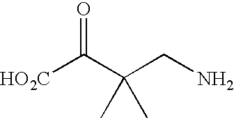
[HO2C]C(C(CN)(C)C)=O
